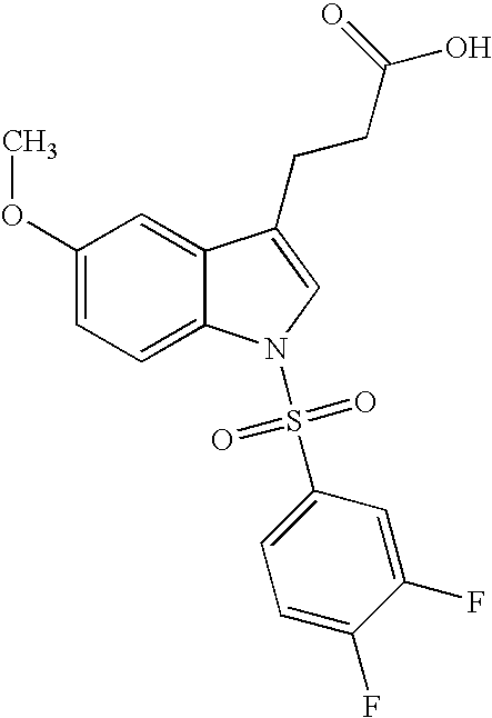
C12=CC(OC)=CC=C1N(S(C1=CC=C(F)C(F)=C1)(=O)=O)C=C2CCC(=O)O
